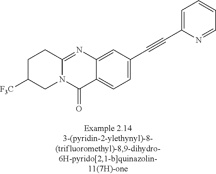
N12C(=NC3=CC(C#CC4=CC=CC=N4)=CC=C3C1=O)CCC([F3C])C2
